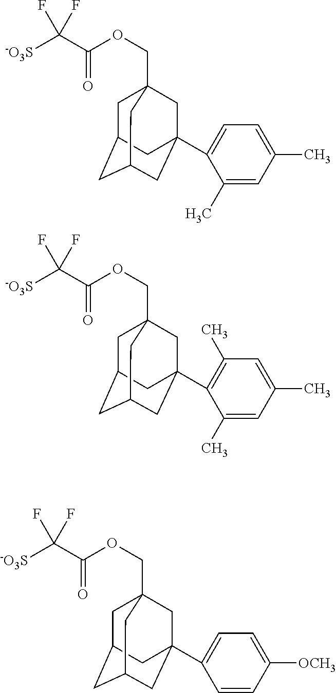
C(C(=O)OCC12CC3CC(CC(C4=CC=C(C)C=C4C)(C1)C3)C2)([-O3S])(F)F.C(C(=O)OCC12CC3CC(CC(C4=C(C)C=C(C)C=C4C)(C1)C3)C2)([-O3S])(F)F.C(C(=O)OCC12CC3CC(CC(C4=CC=C([OCH3])C=C4)(C1)C3)C2)([-O3S])(F)F
